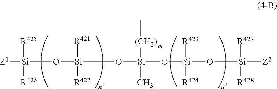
[Z1][Si](O[Si](O[Si](O[Si](O[Si]([Z2])([R427])[R428])([R423])[R424])([(CH2)]C)C)([R421])[R422])([R425])[R426]
